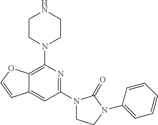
C12=C(N3CCNCC3)N=C(N3CCN(C4=CC=CC=C4)C3=O)C=C1C=CO2
